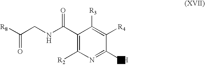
C1(C(NCC([R8])=O)=O)=C([R2])N=C(O)C([R4])=C1[R3]
